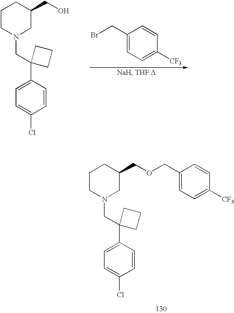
C1CN(CC2(C3=CC=C(Cl)C=C3)CCC2)CC(CO)C1.C1(CBr)=CC=C([CF3])C=C1.C1CN(CC2(C3=CC=C(Cl)C=C3)CCC2)CC(COCC2=CC=C([CF3])C=C2)C1
